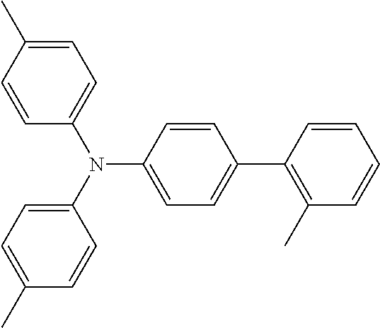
C1=C(C)C=CC(N(C2=CC=C(C)C=C2)C2=CC=C(C3=C(C)C=CC=C3)C=C2)=C1
